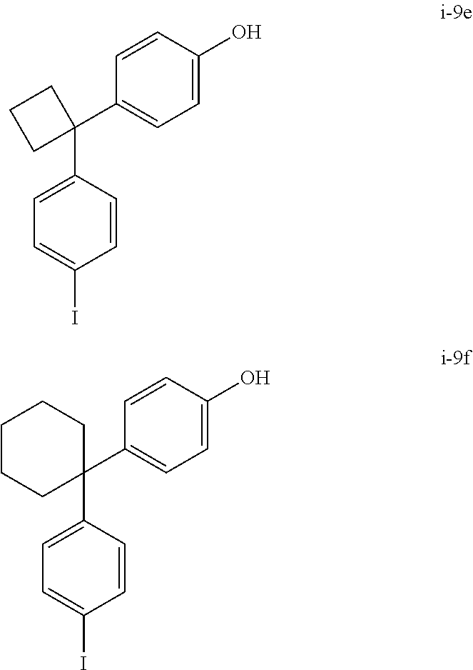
C1=CC(O)=CC=C1C1(C2=CC=C(I)C=C2)CCC1.C1=CC(O)=CC=C1C1(C2=CC=C(I)C=C2)CCCCC1
